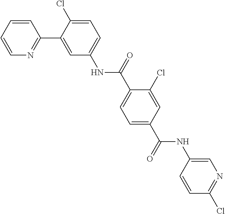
C1=CC=CN=C1C1=CC(NC(C2=CC=C(C(NC3=CN=C(Cl)C=C3)=O)C=C2Cl)=O)=CC=C1Cl
